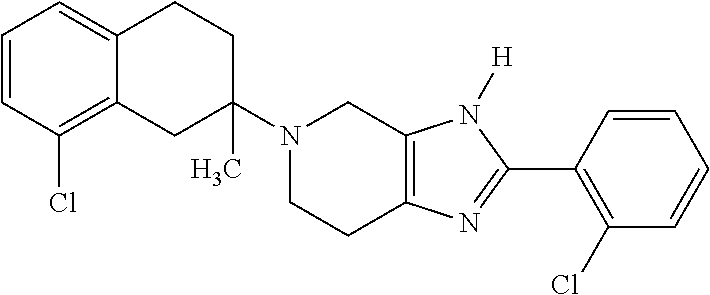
C12=CC=CC(Cl)=C1CC(N1CCC3=C(C1)N([H])C(C1=C(Cl)C=CC=C1)=N3)(C)CC2
